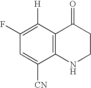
C1([H])=C(F)C=C([CN])C2=C1C(=O)CCN2
